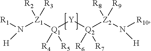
N([H])([R10])[Z2]([R9])([R8])[Q2]([R6])([Y][Q1]([R4])([Z1](N([H])[R1])([R2])[R3])[R5])[R7]
